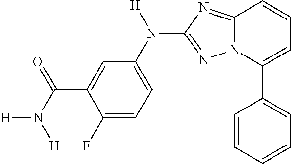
C1(F)=CC=C(N(C2=NN3C(=N2)C=CC=C3C2=CC=CC=C2)[H])C=C1C(N([H])[H])=O
